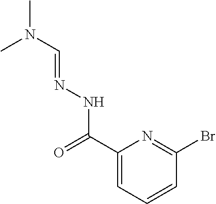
C1(C(=O)NN=CN(C)C)=CC=CC(Br)=N1
